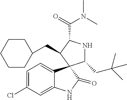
C1=C(Cl)C=C2C(=C1)C1(C(=O)N2)C(CC(C)(C)C)NC(C(=O)N(C)C)C1CC1CCCCC1
